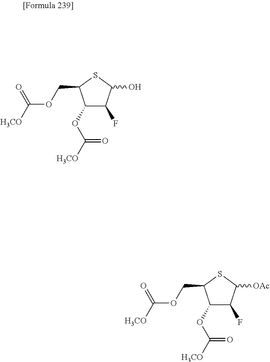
[H3CO]C(OCC1C(OC([H3CO])=O)C(F)C(O)S1)=O.[H3CO]C(OCC1C(OC([H3CO])=O)C(F)C([OAc])S1)=O
